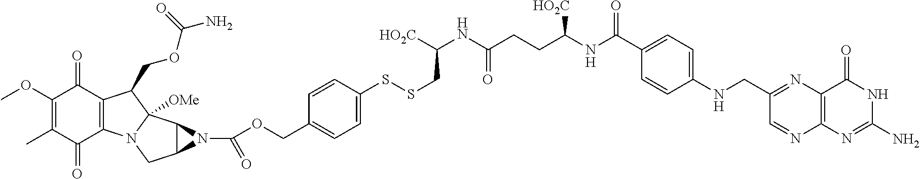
C1(OC)=C(C)C(=O)C2=C(C1=O)C(COC(N)=O)C1([OMe])N2CC2C1N2C(=O)OCC1=CC=C(SSCC(NC(CCC(NC(C2=CC=C(NCC3=NC4=C(N=C3)N=C(N)NC4=O)C=C2)=O)[HO2C])=O)[HO2C])C=C1
